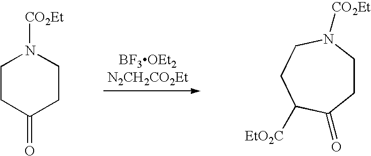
[BF3OEt2N2CH2CO2Et].C1(=O)CCN([CO2Et])CC1.C1CC(=O)C([EtO2C])CCN1[CO2Et]
